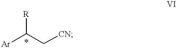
C(C([Ar])[R])[CN]
